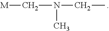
C(N(CC)C)[M]
